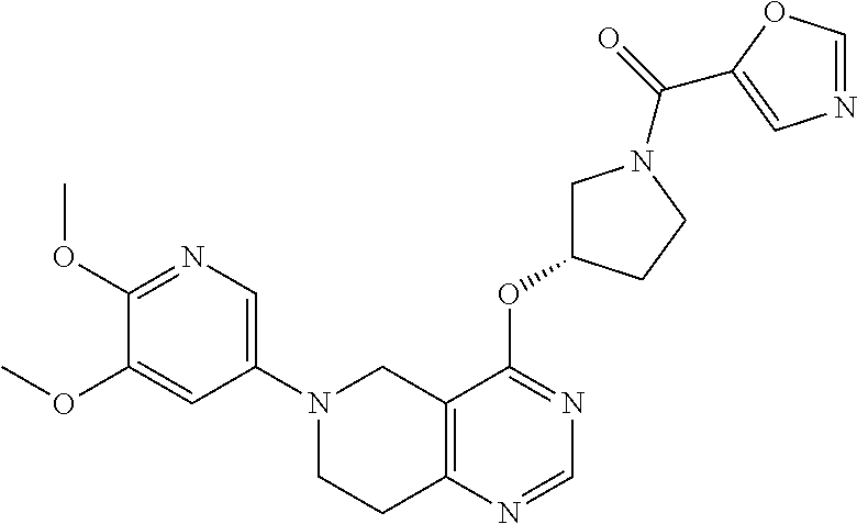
C1(N2CCC3=C(C2)C(OC2CN(C(=O)C4=CN=CO4)CC2)=NC=N3)=CN=C(OC)C(OC)=C1
